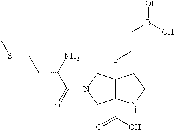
C12(C(O)=O)C(CCCB(O)O)(CN(C(C(N)CCSC)=O)C1)CCN2
